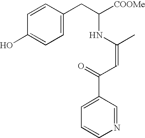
C1=CC(O)=CC=C1CC([COOMe])NC(C)=CC(=O)C1=CC=CN=C1
